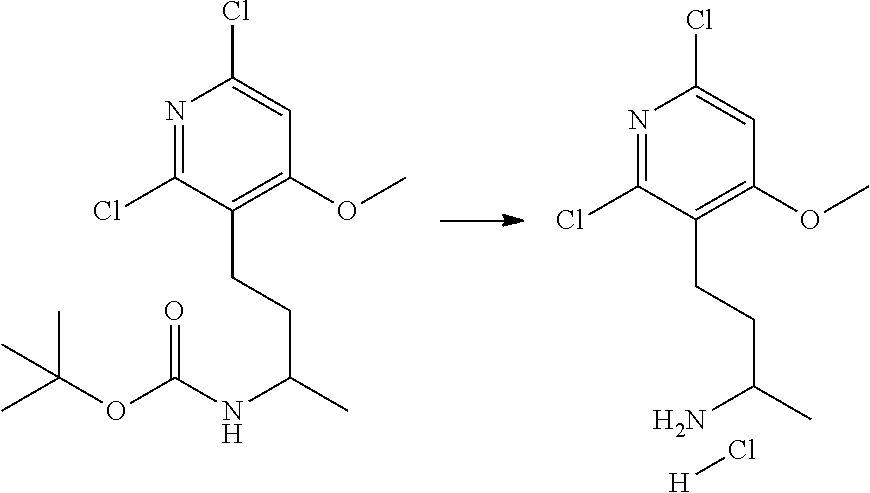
C1=C(Cl)N=C(Cl)C(CCC(C)N)=C1OC.[H]Cl.C1=C(Cl)N=C(Cl)C(CCC(C)NC(OC(C)(C)C)=O)=C1OC
